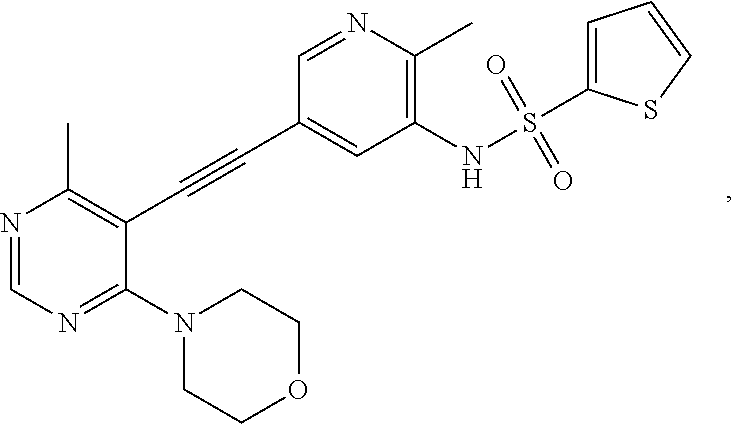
N1=CN=C(N2CCOCC2)C(C#CC2=CC(NS(=O)(=O)C3=CC=CS3)=C(C)N=C2)=C1C
